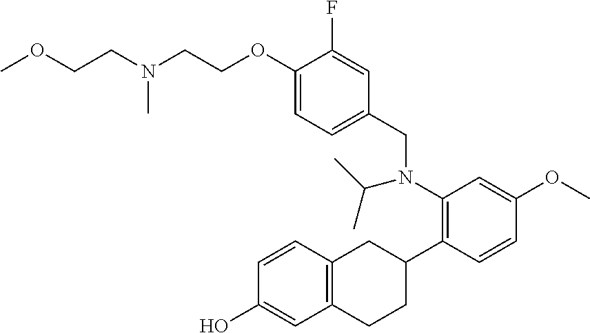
N(CCOC1=CC=C(CN(C2=C(C3CC4=C(CC3)C=C(O)C=C4)C=CC(OC)=C2)C(C)C)C=C1F)(CCOC)C
